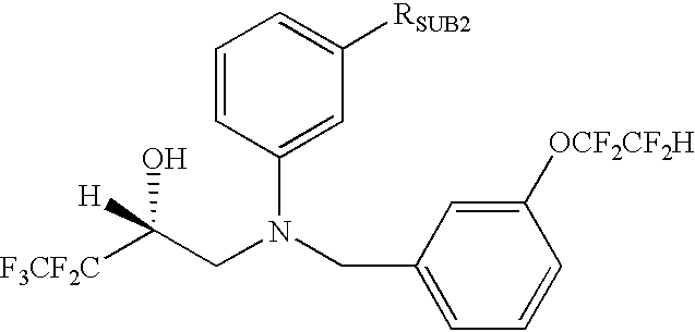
[F3CF2C]C(CN(C1=CC([RSUB2])=CC=C1)CC1=CC=CC([OCF2CF2H])=C1)([H])O
